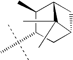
C12CC(C(C)C(C(C)(C)C)C1)C2(C)C
